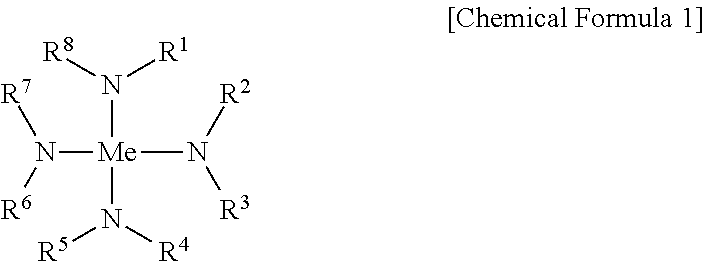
N([Me](N([R3])[R2])(N([R4])[R5])N([R8])[R1])([R7])[R6]
